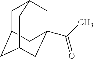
C1C2CC3CC(C(=O)C)(CC1C3)C2
